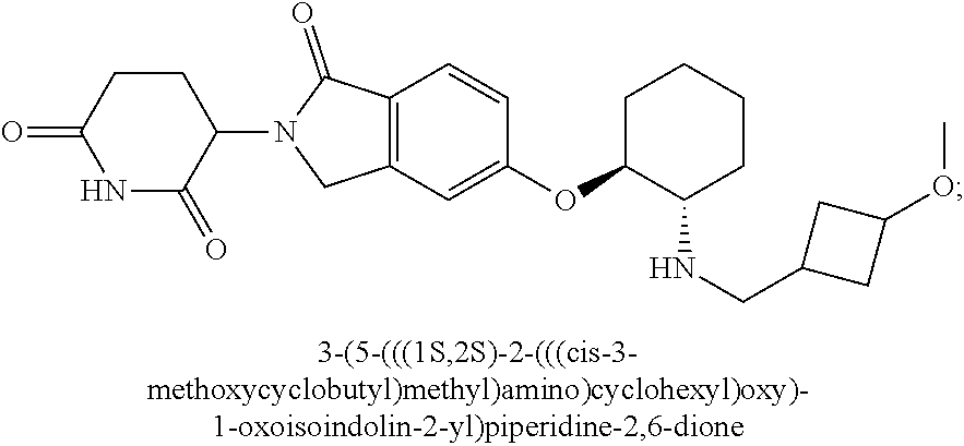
C1CC(=O)NC(=O)C1N1CC2=C(C1=O)C=CC(OC1C(NCC3CC(OC)C3)CCCC1)=C2
